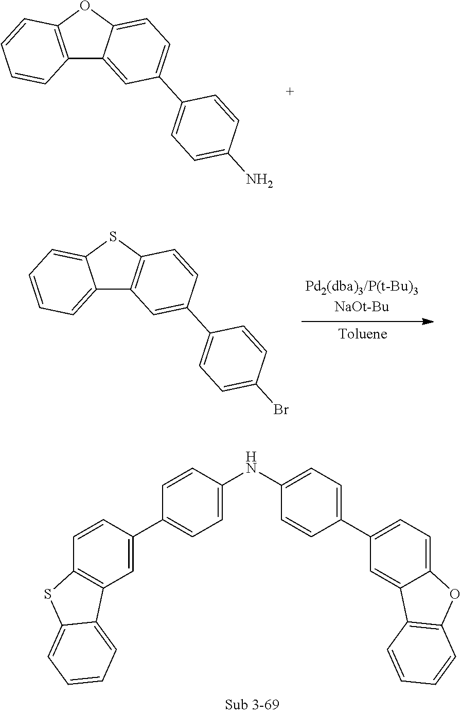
C12=CC(C3=CC=C(N)C=C3)=CC=C1OC1=C2C=CC=C1.C12=C(C=CC(C3=CC=C(Br)C=C3)=C1)SC1=CC=CC=C21.C1=CC(NC2=CC=C(C3=CC=C4C(=C3)C3=C(O4)C=CC=C3)C=C2)=CC=C1C1=CC2=C(C=C1)SC1=CC=CC=C21
